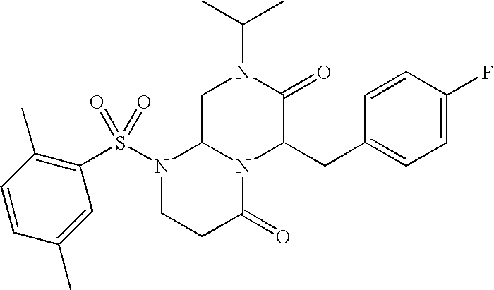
C1C2N(C(CC3=CC=C(F)C=C3)C(=O)N1C(C)C)C(=O)CCN2S(=O)(C1=C(C)C=CC(C)=C1)=O
